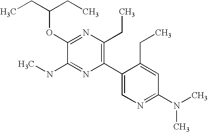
C1(NC)=NC(C2=CN=C(N(C)C)C=C2CC)=C(CC)N=C1OC(CC)CC
